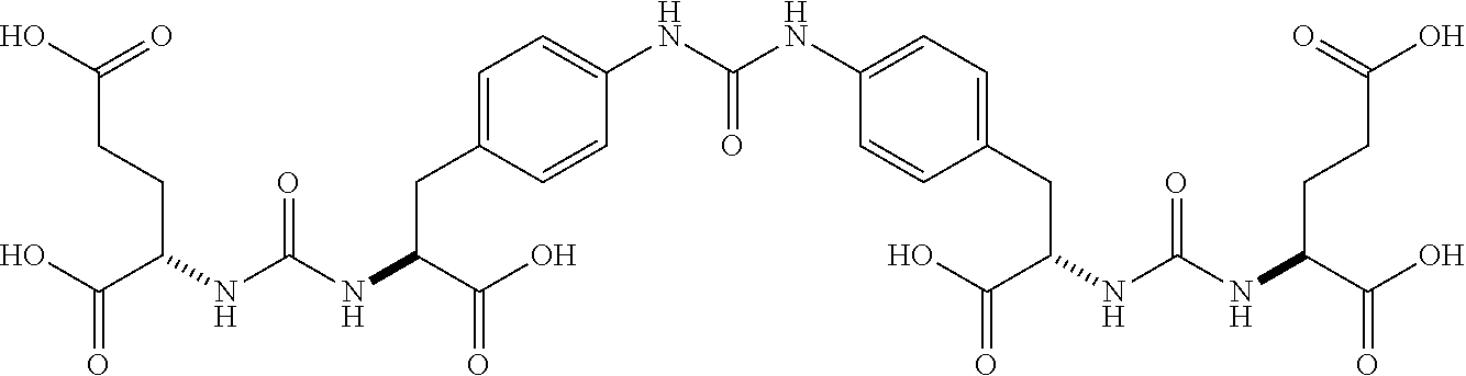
C1=C(NC(NC2=CC=C(CC(C(=O)O)NC(=O)NC(CCC(=O)O)C(=O)O)C=C2)=O)C=CC(CC(C(=O)O)NC(NC(C(O)=O)CCC(=O)O)=O)=C1
